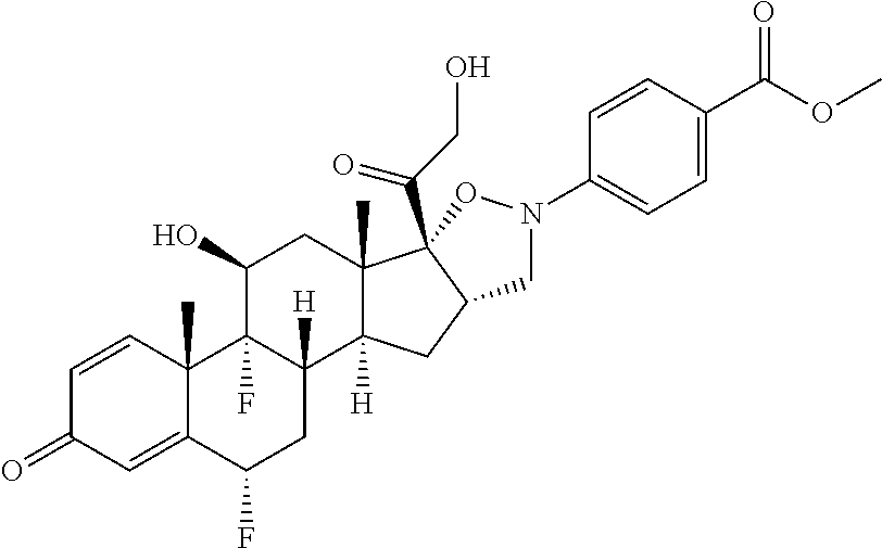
C1=CC2(C)C(=CC1=O)C(F)CC1([H])C2(F)C(O)CC2(C)C1([H])CC1C2(C(CO)=O)ON(C2=CC=C(C(OC)=O)C=C2)C1
